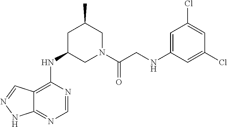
C12=C(NC3CN(C(CNC4=CC(Cl)=CC(Cl)=C4)=O)CC(C)C3)N=CN=C1NN=C2
